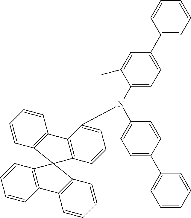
C1=CC2=C(C=C1)C1=C(C=CC=C1N(C1=CC=C(C3=CC=CC=C3)C=C1)C1=CC=C(C3=CC=CC=C3)C=C1C)C21C2=C(C=CC=C2)C2=C1C=CC=C2
